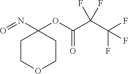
O1CCC(N=O)(OC(C(C(F)(F)F)(F)F)=O)CC1
